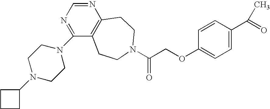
C1CC(N2CCN(C3=NC=NC4=C3CCN(C(COC3=CC=C(C(=O)C)C=C3)=O)CC4)CC2)C1
